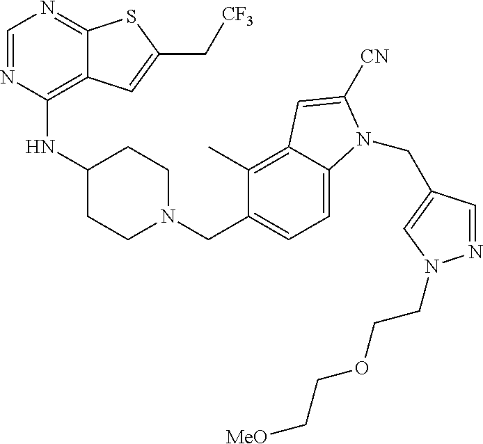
C1=NC(NC2CCN(CC3=CC=C4C(=C3C)C=C([CN])N4CC3=CN(CCOCC[MeO])N=C3)CC2)=C2C(=N1)SC(C[CF3])=C2
